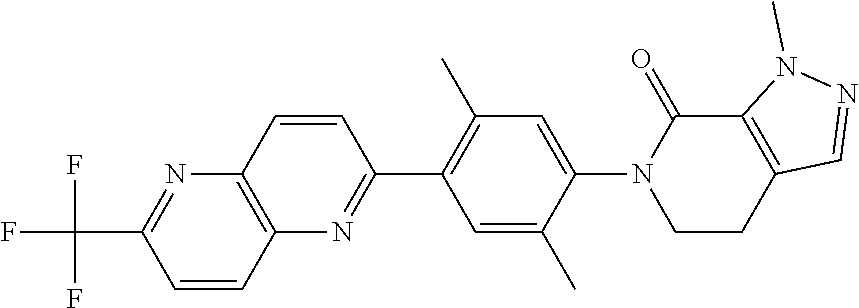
N1(C2=CC(C)=C(C3=NC4=C(C=C3)N=C(C(F)(F)F)C=C4)C=C2C)CCC2=C(C1=O)N(C)N=C2
